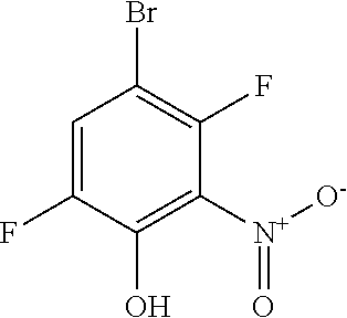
C1=C(F)C(O)=C([N+]([O-])=O)C(F)=C1Br
